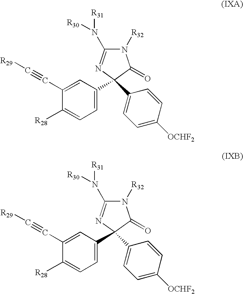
C1=C(C2(C3=CC=C([OCHF2])C=C3)N=C(N([R31])[R30])N([R32])C2=O)C=C(C#C[R29])C([R28])=C1.C1=C(C2(C3=CC=C([OCHF2])C=C3)N=C(N([R31])[R30])N([R32])C2=O)C=C(C#C[R29])C([R28])=C1
